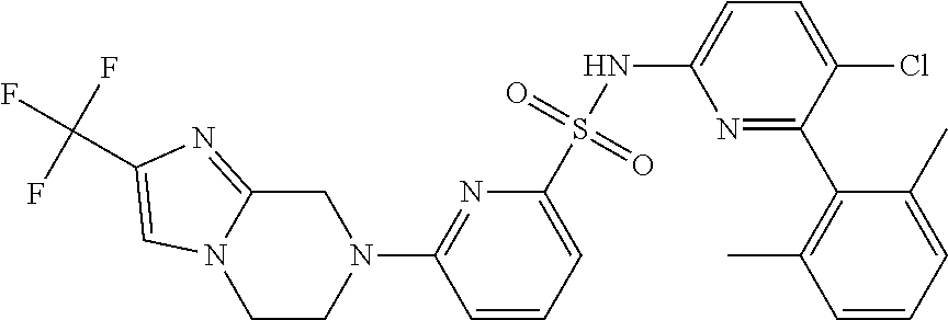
C1=CC=C(S(NC2=CC=C(Cl)C(C3=C(C)C=CC=C3C)=N2)(=O)=O)N=C1N1CC2=NC(C(F)(F)F)=CN2CC1
